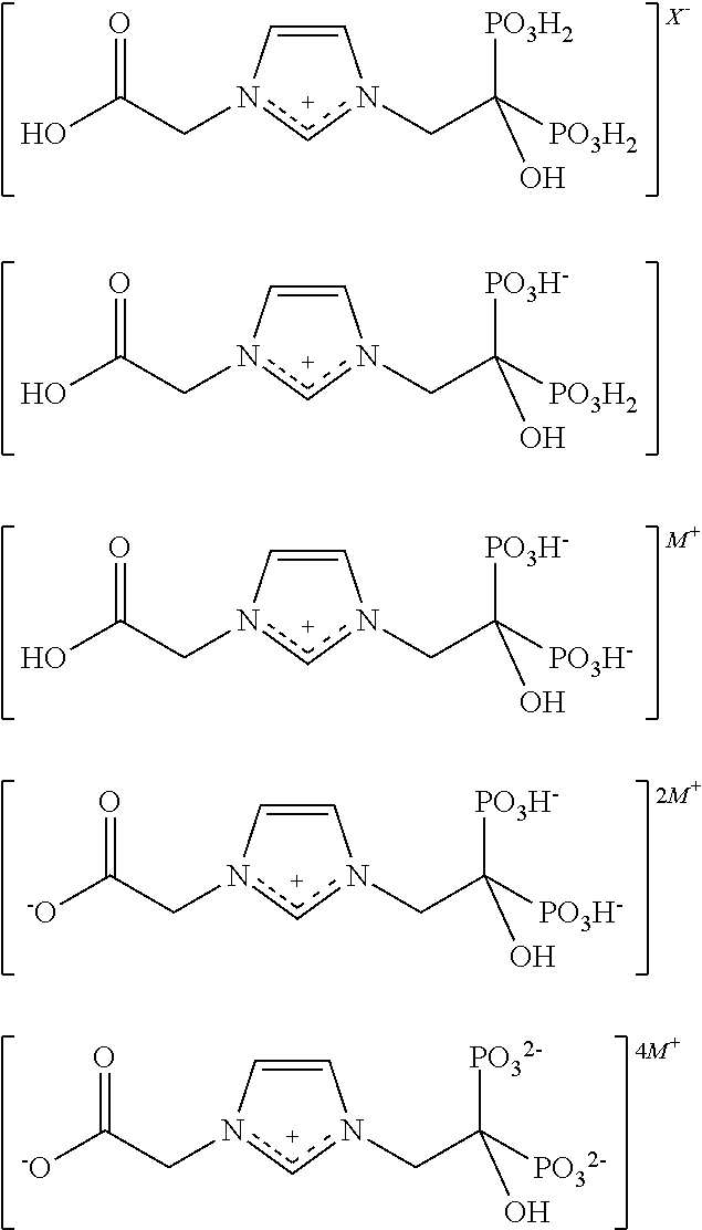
C1=Cn(CC(O)=O)cn1CC([PO3H2])([PO3H2])O.C1=Cn(CC(O)=O)cn1CC([PO3H-])([PO3H-])O.C1=Cn(CC([-O])=O)cn1CC([PO3H-])([PO3H-])O.C1=Cn(CC(O)=O)cn1CC([PO3H2])([PO3H-])O.C1=Cn(CC([-O])=O)cn1CC([PO32-])([PO32-])O
